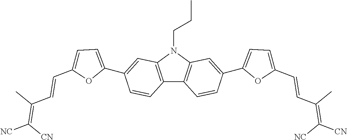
C12=C(N(CCC)C3=C1C=CC(C1=CC=C(C=CC(=C([CN])[NC])C)O1)=C3)C=C(C1=CC=C(C=CC(=C([CN])[NC])C)O1)C=C2
